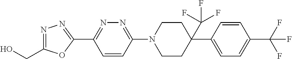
OCC1=NN=C(C2=NN=C(N3CCC(C(F)(F)F)(C4=CC=C(C(F)(F)F)C=C4)CC3)C=C2)O1
